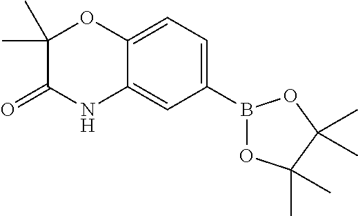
C1(B2OC(C)(C)C(C)(C)O2)=CC=C2C(=C1)NC(=O)C(C)(C)O2
